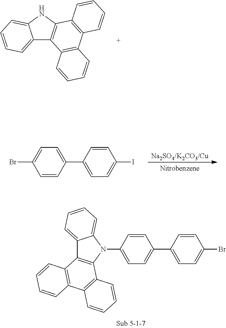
C1=CC(C2=CC=C(I)C=C2)=CC=C1Br.C12=CC=CC=C1N(C1=CC=C(C3=CC=C(Br)C=C3)C=C1)C1=C2C2=C(C3=C1C=CC=C3)C=CC=C2.C12=CC=CC=C1NC1=C2C2=C(C3=C1C=CC=C3)C=CC=C2
